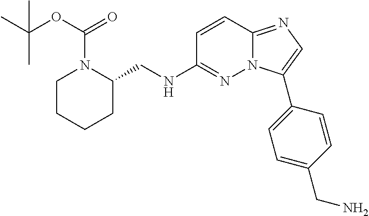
C(NC1=NN2C(=NC=C2C2=CC=C(CN)C=C2)C=C1)C1N(C(=O)OC(C)(C)C)CCCC1
